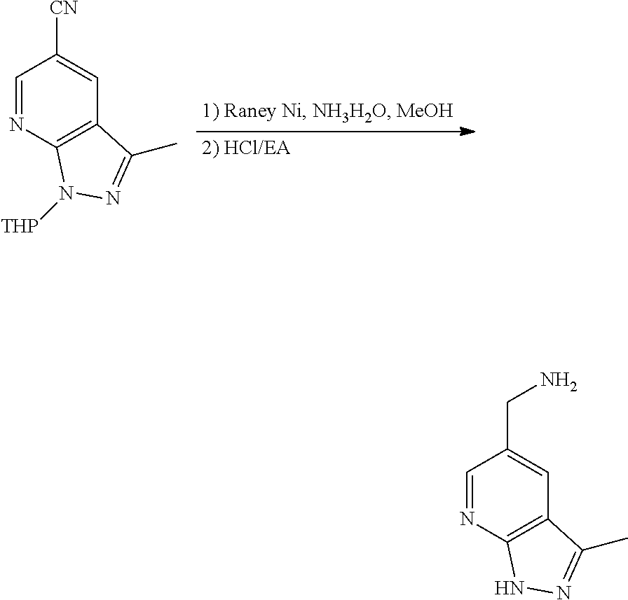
C1=NC2=C(C=C1[CN])C(C)=NN2[THP].C1=NC2=C(C=C1CN)C(C)=NN2
